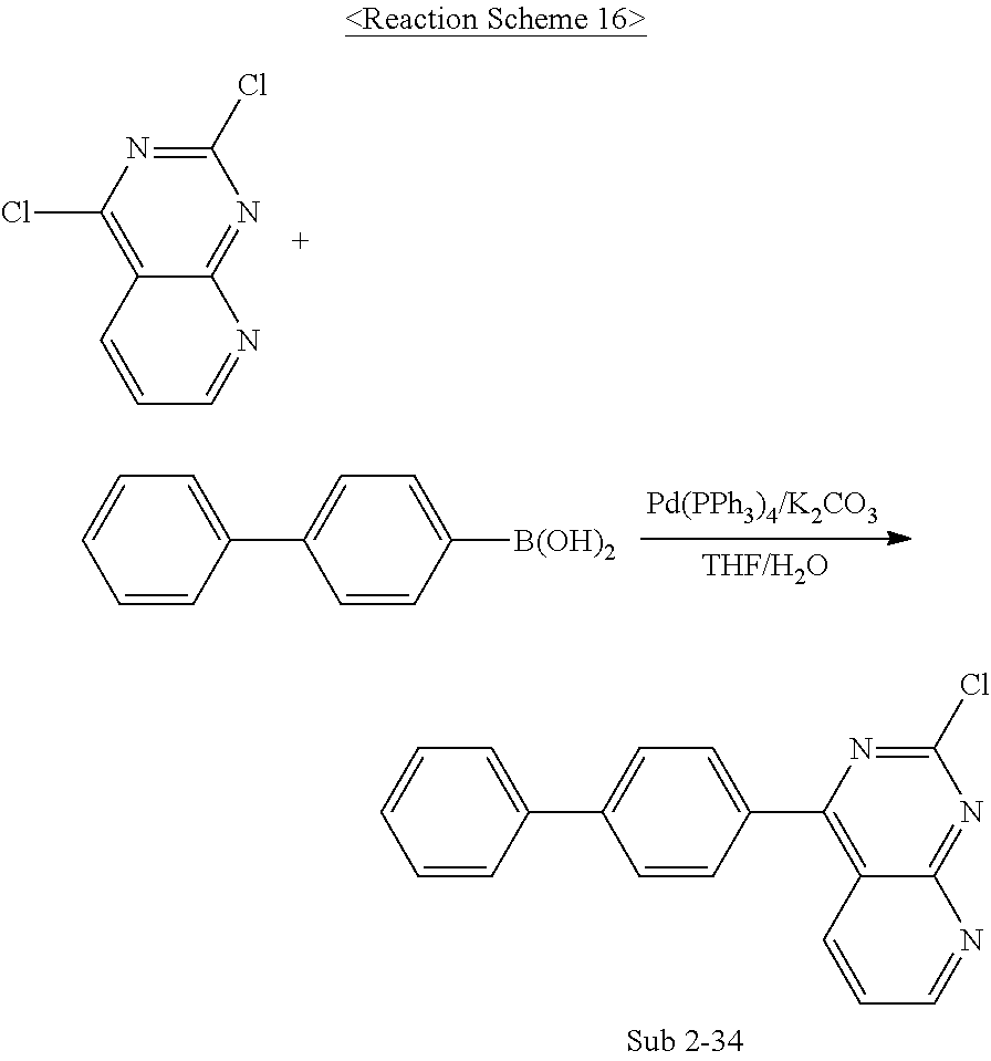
C1(Cl)=NC(Cl)=C2C(=N1)N=CC=C2.C1=CC([B(OH)2])=CC=C1C1=CC=CC=C1.C1(Cl)=NC(C2=CC=C(C3=CC=CC=C3)C=C2)=C2C(=N1)N=CC=C2
